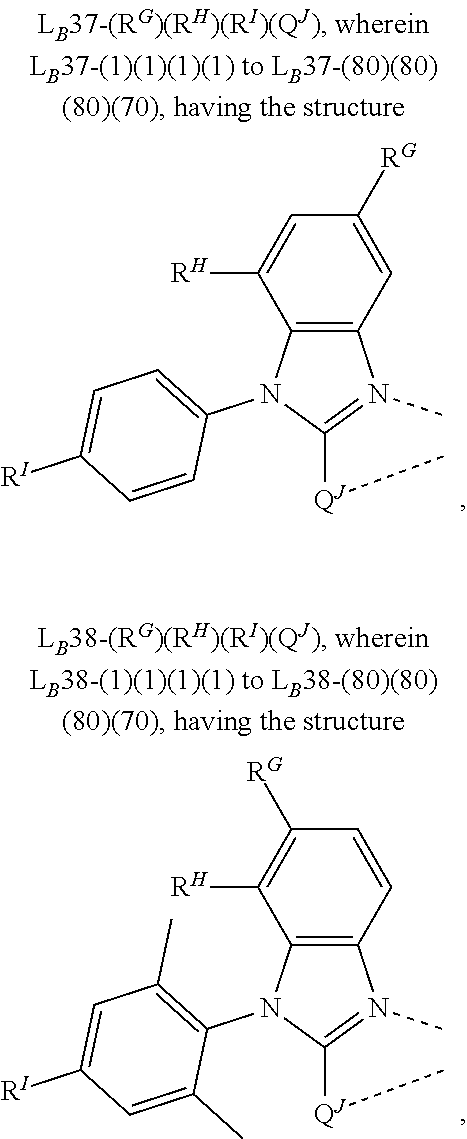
C12=C(C=C([RG])C=C1[RH])N(C)=C([QJ]C)N2C1=CC=C([RI])C=C1.C12=C(C=CC([RG])=C1[RH])N(C)=C([QJ]C)N2C1=C(C)C=C([RI])C=C1C
